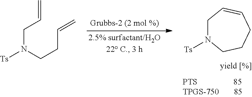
C1N([Ts])CCCC=C1.C(N(CCC=C)[Ts])C=C
